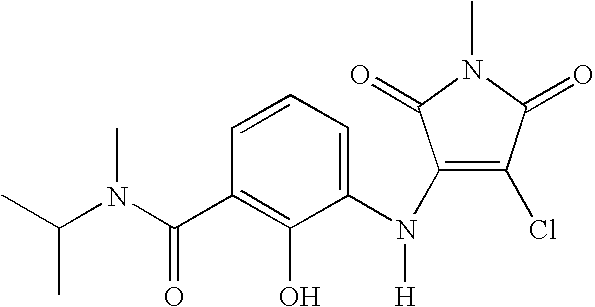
C1=CC=C(N(C2=C(Cl)C(=O)N(C)C2=O)[H])C(O)=C1C(N(C(C)C)C)=O
